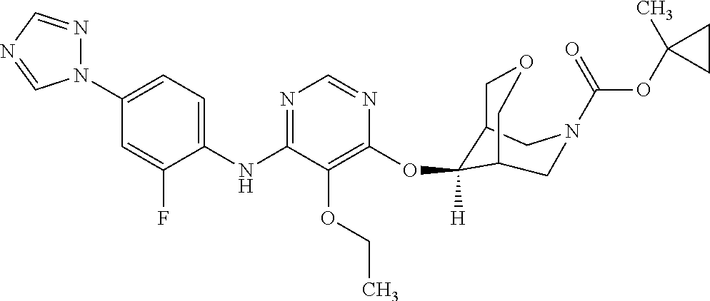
C1(NC2=NC=NC(OC3([H])C4COCC3CN(C(OC3(C)CC3)=O)C4)=C2OCC)=CC=C(N2N=CN=C2)C=C1F
